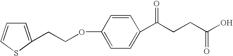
C1(OCCC2=CC=CS2)=CC=C(C(CCC(O)=O)=O)C=C1
